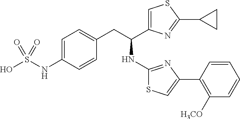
C1=C(NS(O)(=O)=O)C=CC(CC(NC2=NC(C3=C([H3CO])C=CC=C3)=CS2)C2=CSC(C3CC3)=N2)=C1
